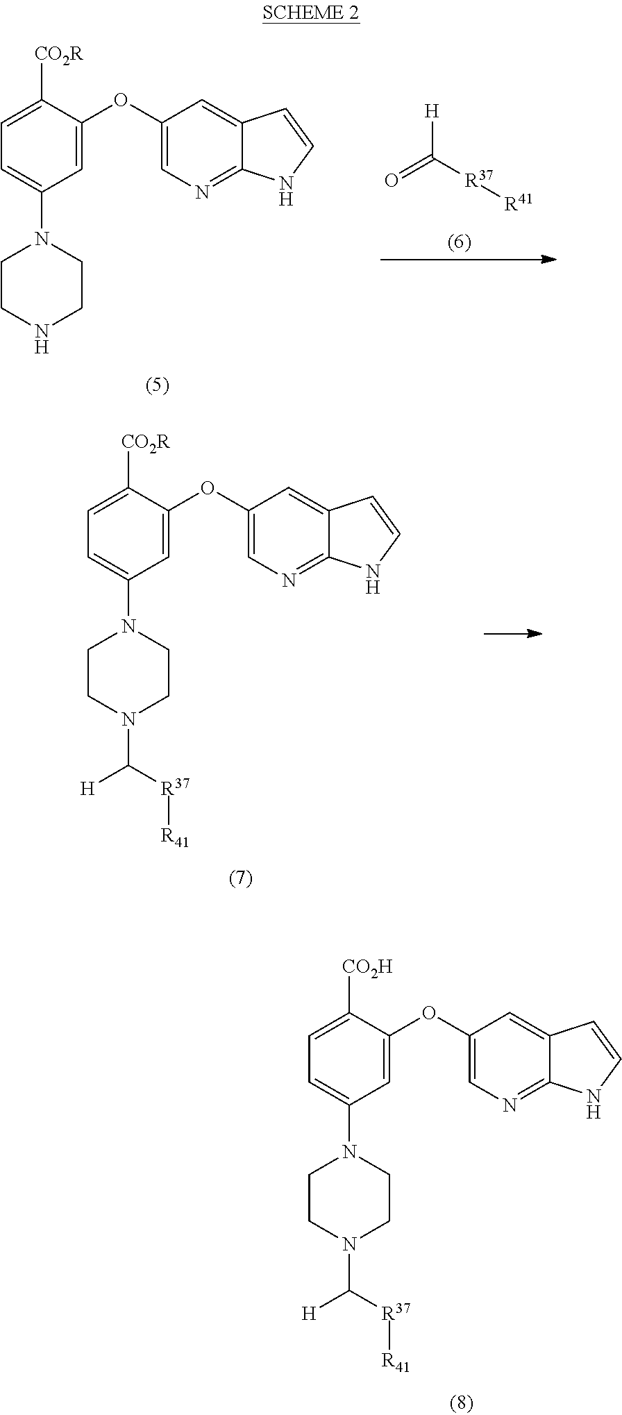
C1=C(OC2=CN=C3C(=C2)C=CN3)C([CO2H])=CC=C1N1CCN(C([R37][R41])[H])CC1.C1=C(OC2=CN=C3C(=C2)C=CN3)C([CO2R])=CC=C1N1CCN(C([R37][R41])[H])CC1.C1=C(OC2=CN=C3C(=C2)C=CN3)C([CO2R])=CC=C1N1CCNCC1.O=C([R37][R41])[H]
